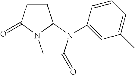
C1C(=O)N(C2=CC(C)=CC=C2)C2N1C(=O)CC2
